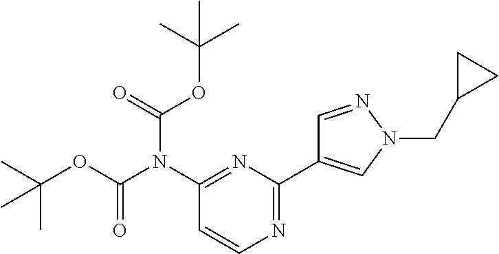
CC(OC(N(C1=NC(C2=CN(CC3CC3)N=C2)=NC=C1)C(=O)OC(C)(C)C)=O)(C)C
